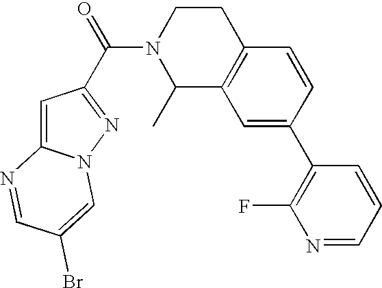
C(N1C(C)C2=C(CC1)C=CC(C1=C(F)N=CC=C1)=C2)(=O)C1=NN2C(=C1)N=CC(Br)=C2
